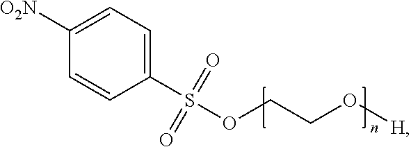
C1([O2N])=CC=C(S(OCCO[H])(=O)=O)C=C1
